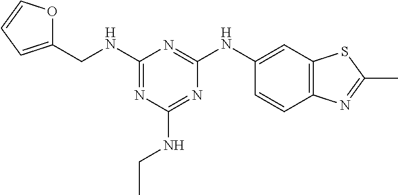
C1(NCC2=CC=CO2)=NC(NCC)=NC(NC2=CC3=C(C=C2)N=C(C)S3)=N1
